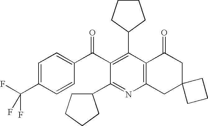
C1(C2=C(C(C3=CC=C(C(F)(F)F)C=C3)=O)C(C3CCCC3)=NC3=C2C(=O)CC2(C3)CCC2)CCCC1
